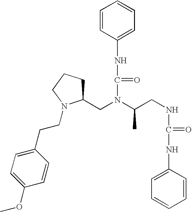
C(N(CC1CCCN1CCC1=CC=C(OC)C=C1)C(CNC(NC1=CC=CC=C1)=O)C)(NC1=CC=CC=C1)=O
